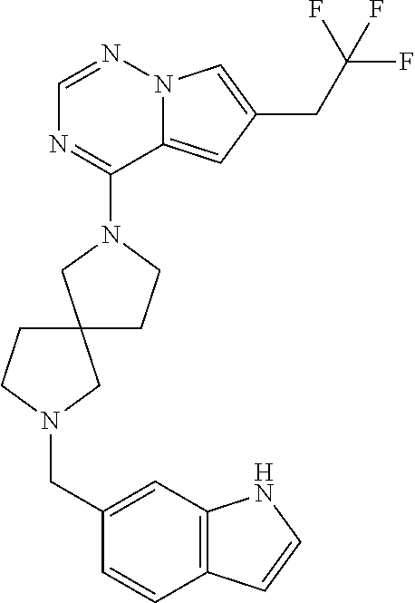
N12C(=CC(CC(F)(F)F)=C1)C(N1CCC3(C1)CN(CC1=CC4=C(C=C1)C=CN4)CC3)=NC=N2
